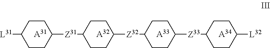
C1CC([L31])CCC1[Z31]C1CCC([Z32]C2CCC([Z33]C3CCC([L32])CC3)CC2)CC1.[A31].[A32].[A33].[A34]
